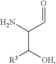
C(C([OH])[R3])(N)C=O
